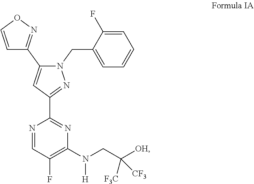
C1=CON=C1C1=CC(C2=NC(N([H])CC([F3C])([CF3])[OH])=C(F)C=N2)=NN1CC1=CC=CC=C1F
